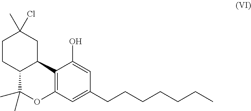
C12=C(C=C(CCCCCCC)C=C1O)OC(C)(C)C1C2CC(C)(Cl)CC1
